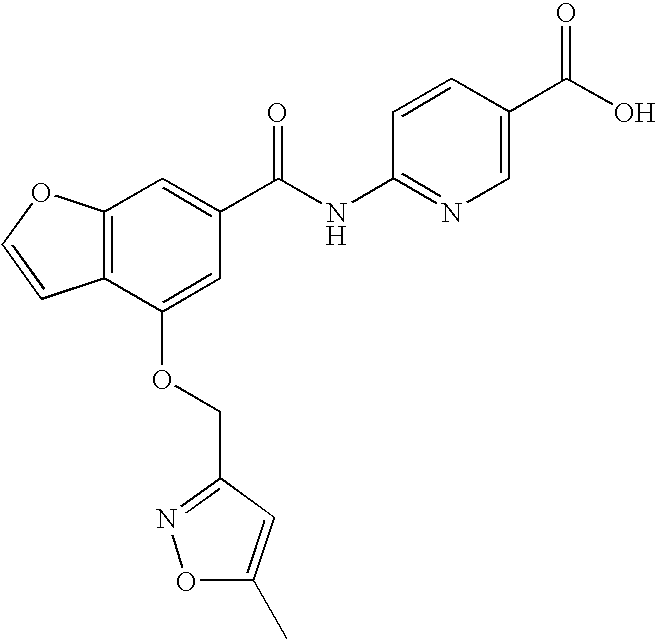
C12=C(C(OCC3=NOC(C)=C3)=CC(C(NC3=NC=C(C(O)=O)C=C3)=O)=C1)C=CO2
